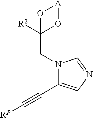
N1(CC2([R2])O[A]O2)C(C#C[RP])=CN=C1
